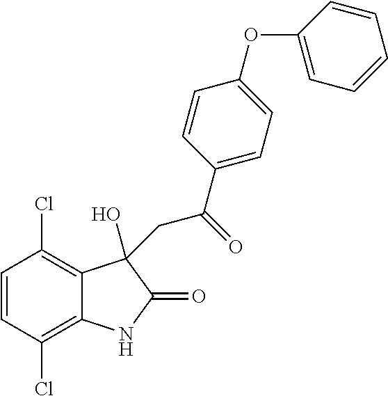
C1=CC(Cl)=C2C(=C1Cl)C(O)(CC(C1=CC=C(OC3=CC=CC=C3)C=C1)=O)C(=O)N2
